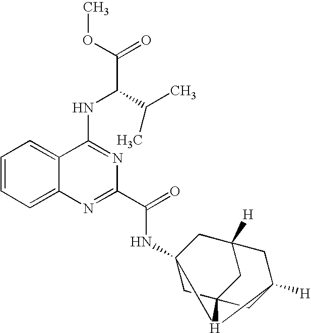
C12=CC=CC=C1N=C(C(NC13CC45CC([H])(C1)CC([H])(C4)[H]35)=O)N=C2NC(C(=O)OC)C(C)C
